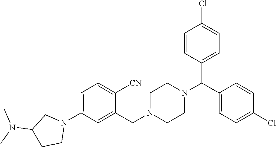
C1=C(N2CC(N(C)C)CC2)C=C(CN2CCN(C(C3=CC=C(Cl)C=C3)C3=CC=C(Cl)C=C3)CC2)C([CN])=C1
